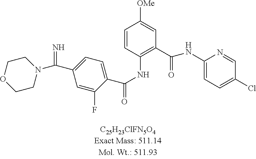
C1=CC(NC(C2=CC=C(C(N3CCOCC3)=N)C=C2F)=O)=C(C(NC2=CC=C(Cl)C=N2)=O)C=C1[OMe]
